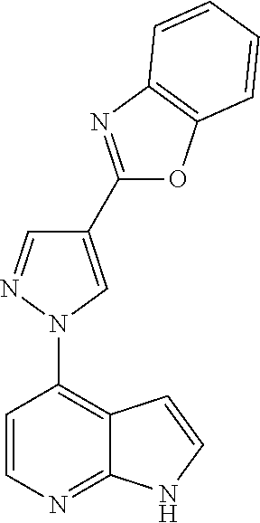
N1(C2=C3C(=NC=C2)NC=C3)C=C(C2=NC3=C(O2)C=CC=C3)C=N1
